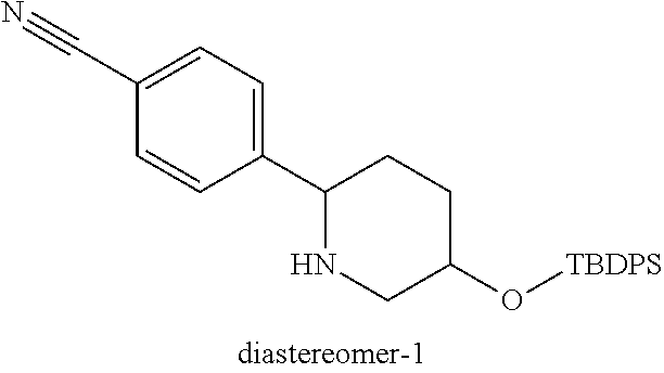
C1(C#N)=CC=C(C2NCC(O[TBDPS])CC2)C=C1
